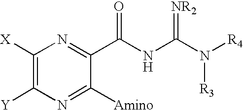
N1=C(C(NC(=[NR2])N([R4])[R3])=O)C([Amino])=NC([Y])=C1[X]
